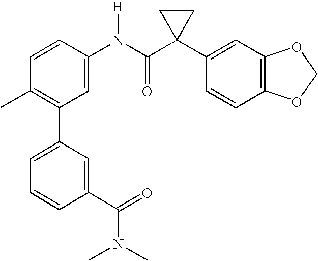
C1(N(C(C2(C3=CC4=C(C=C3)OCO4)CC2)=O)[H])=CC(C2=CC=CC(C(=O)N(C)C)=C2)=C(C)C=C1
